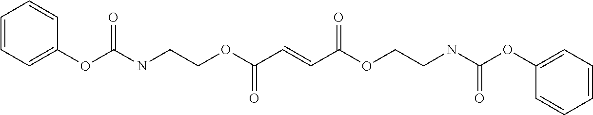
C1(OC(NCCOC(C=CC(OCCNC(OC2=CC=CC=C2)=O)=O)=O)=O)=CC=CC=C1
